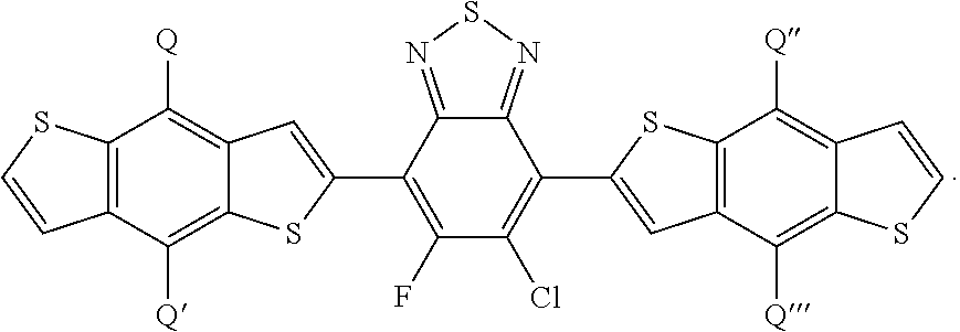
C1(C2=CC3=C([Q])C4=C(C([Q])=C3S2)C=CS4)=C(F)C(Cl)=C(C2=CC3=C(S2)C([Q])=C2C(=C3[Q])SC=C2)C2=NSN=C12
